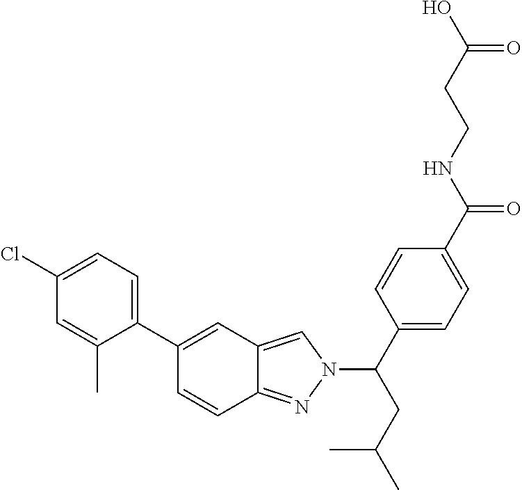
C1(C2=CC3=CN(C(CC(C)C)C4=CC=C(C(=O)NCCC(=O)O)C=C4)N=C3C=C2)=CC=C(Cl)C=C1C
